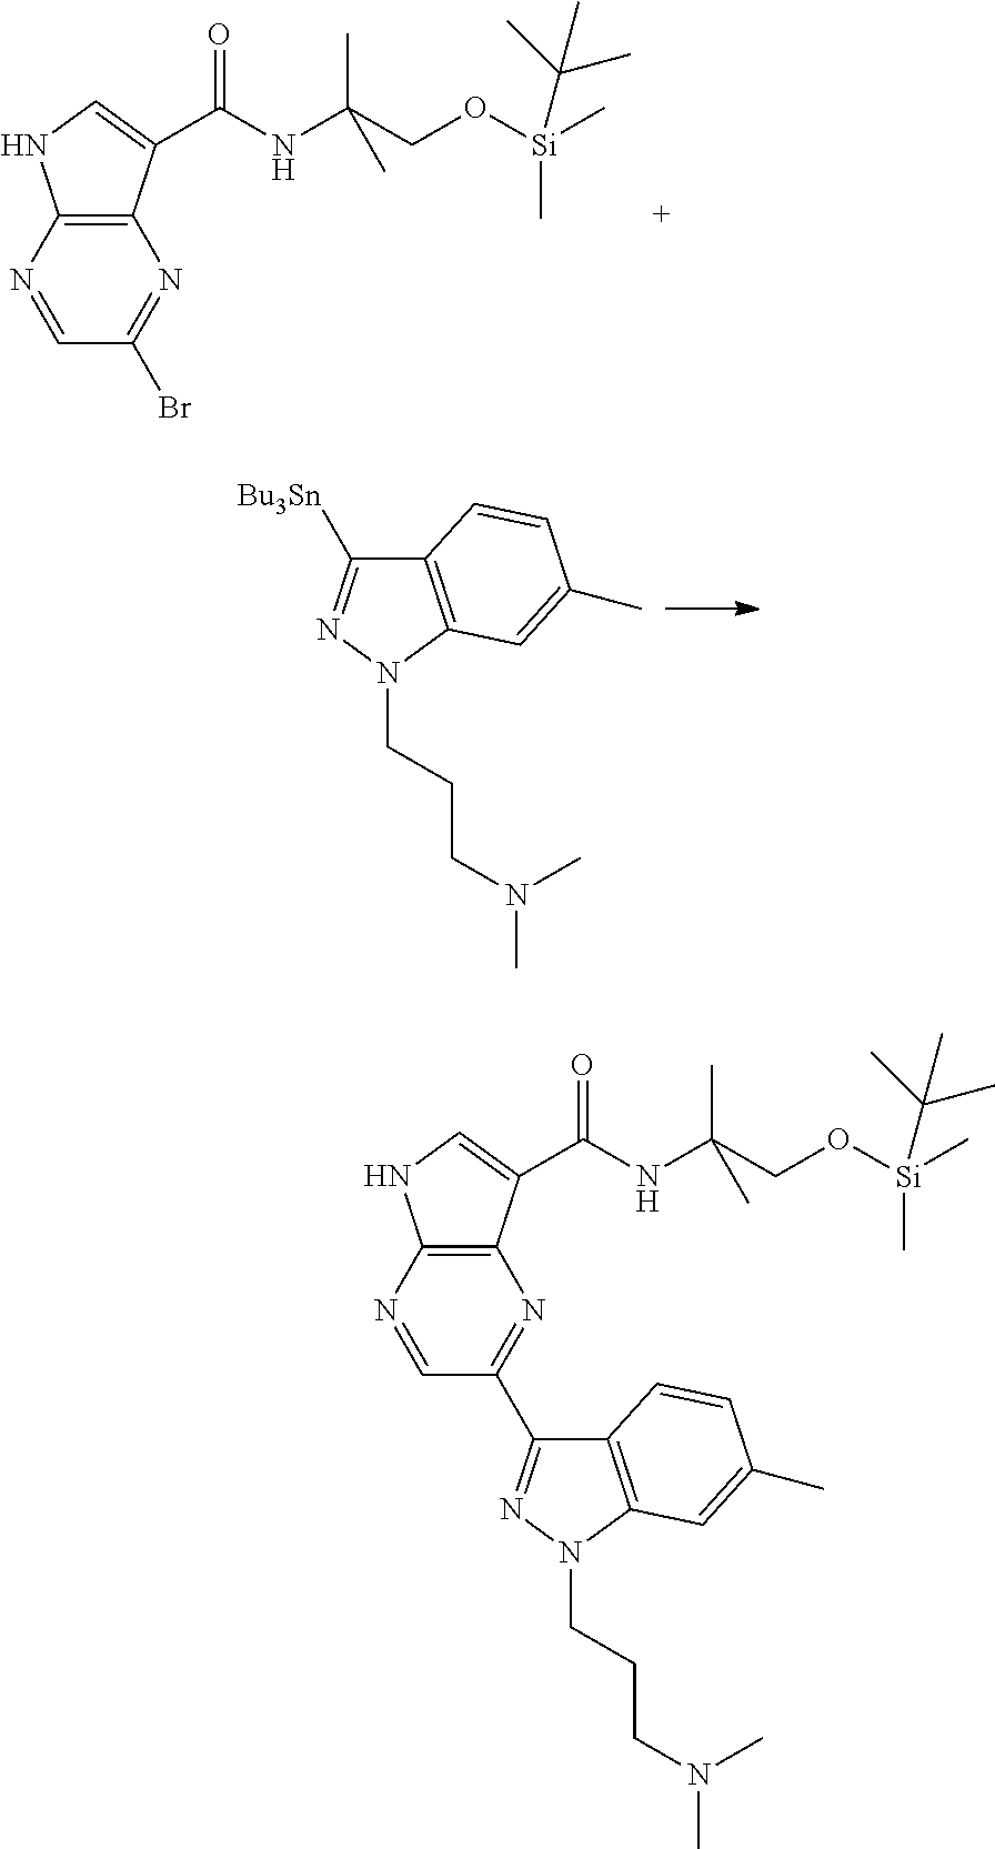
C1=NC2=C(N=C1C1=NN(CCCN(C)C)C3=C1C=CC(C)=C3)C(C(NC(CO[Si](C)(C)C(C)(C)C)(C)C)=O)=CN2.C1=NC2=C(N=C1Br)C(C(NC(CO[Si](C)(C)C(C)(C)C)(C)C)=O)=CN2.[Bu3Sn]C1=NN(CCCN(C)C)C2=C1C=CC(C)=C2
